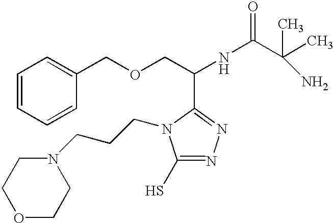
C1=CC=CC(COCC(NC(C(C)(C)N)=O)C2=NN=C(S)N2CCCN2CCOCC2)=C1
